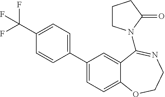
C1=CC(C2=CC=C3C(=C2)C(N2CCCC2=O)=NCCO3)=CC=C1C(F)(F)F
